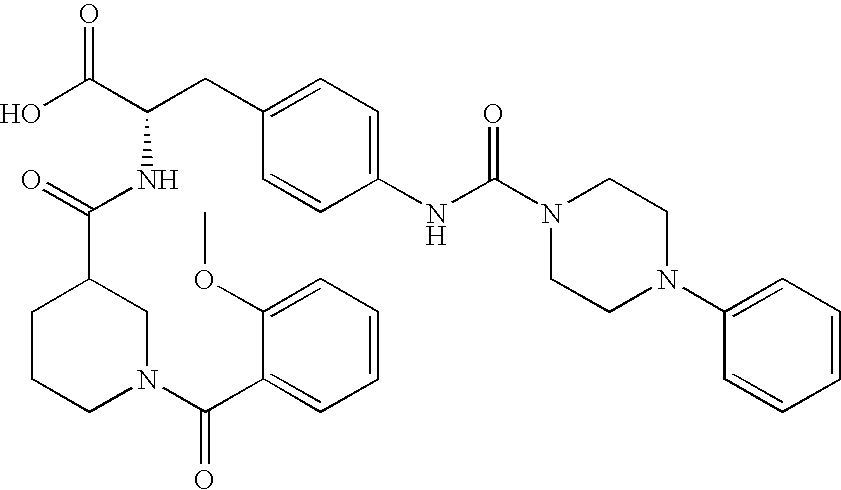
OC(C(CC1=CC=C(NC(N2CCN(C3=CC=CC=C3)CC2)=O)C=C1)NC(=O)C1CCCN(C(C2=CC=CC=C2OC)=O)C1)=O
